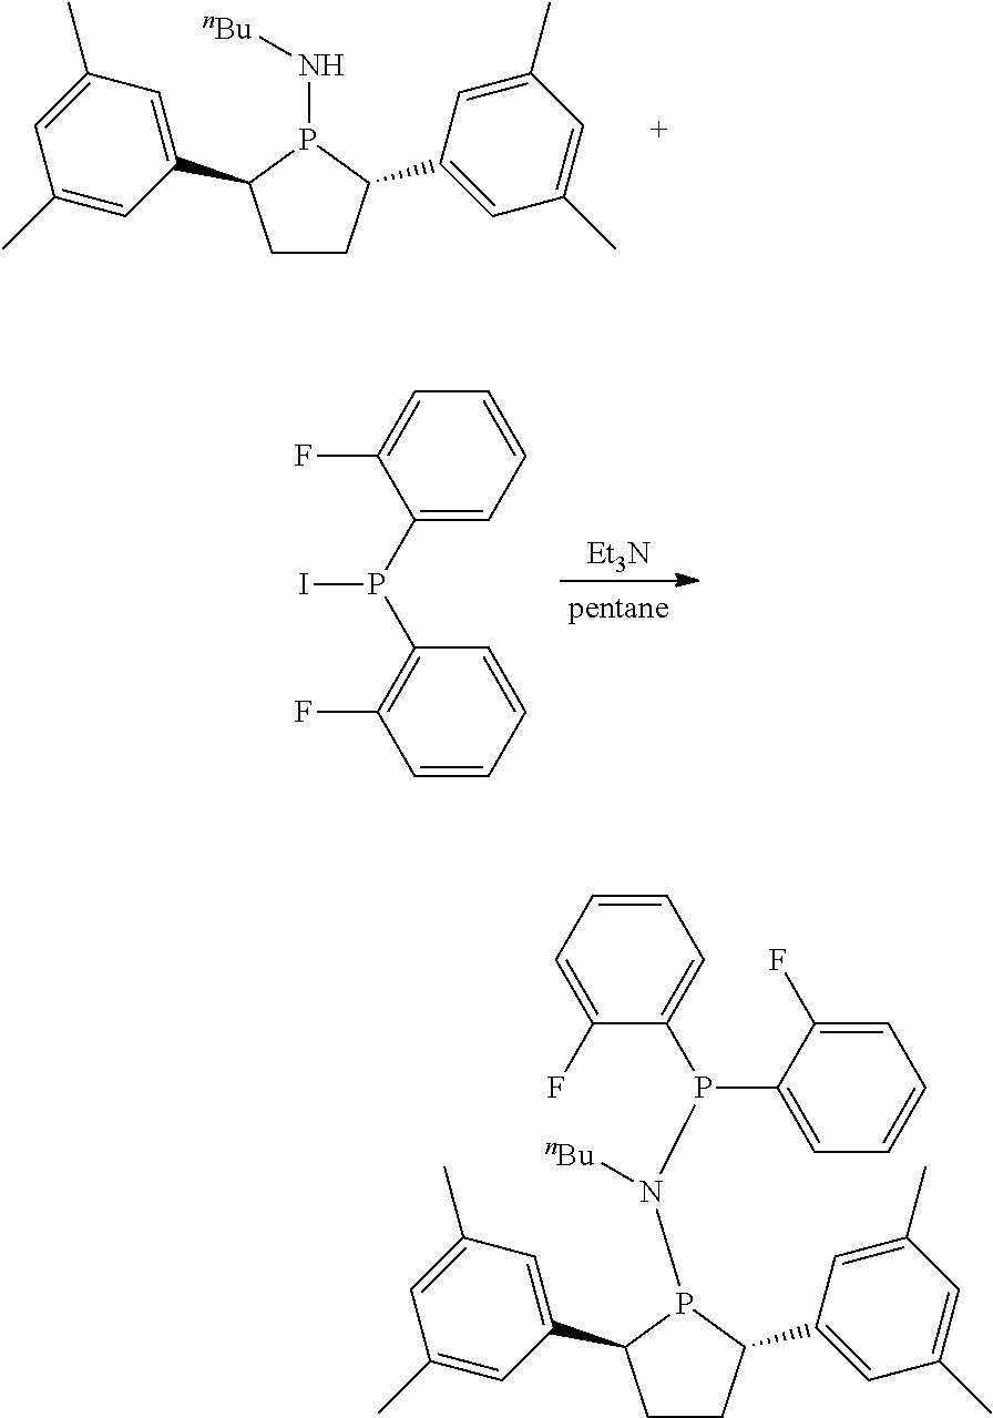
C1CC(C2=CC(C)=CC(C)=C2)P(N[nBu])C1C1=CC(C)=CC(C)=C1.C1CC(C2=CC(C)=CC(C)=C2)P(N([nBu])P(C2=CC=CC=C2F)C2=CC=CC=C2F)C1C1=CC(C)=CC(C)=C1.[Et3N].C1(P(C2=C(F)C=CC=C2)I)=CC=CC=C1F
